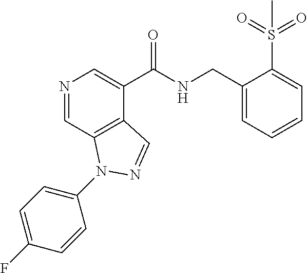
N1=CC2=C(C(C(NCC3=CC=CC=C3S(C)(=O)=O)=O)=C1)C=NN2C1=CC=C(F)C=C1
